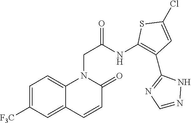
C1=C([F3C])C=C2C(=C1)N(CC(NC1=C(C3=NC=NN3)C=C(Cl)S1)=O)C(=O)C=C2
